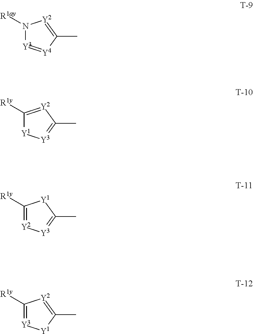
N1([R1ay])[Y3]=[Y4]C(C)=[Y2]1.C1([R1y])=[Y2]C(C)=[Y3][Y1]1.C1([R1y])=[Y2][Y3]=C(C)[Y1]1.C1([R1y])=[Y3][Y1]C(C)=[Y2]1
